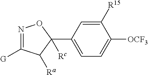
N1=C([G])C([Ra])C([Rc])(C2=CC=C([OCF3])C([R15])=C2)O1
